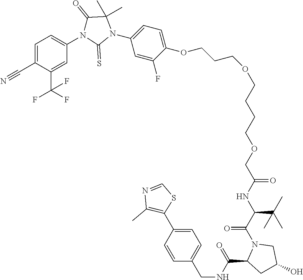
C(C(N1CC(O)CC1C(=O)NCC1=CC=C(C2=C(C)N=CS2)C=C1)=O)(C(C)(C)C)NC(COCCCCOCCCOC1=CC=C(N2C(C)(C)C(=O)N(C3=CC=C(C#N)C(C(F)(F)F)=C3)C2=S)C=C1F)=O
